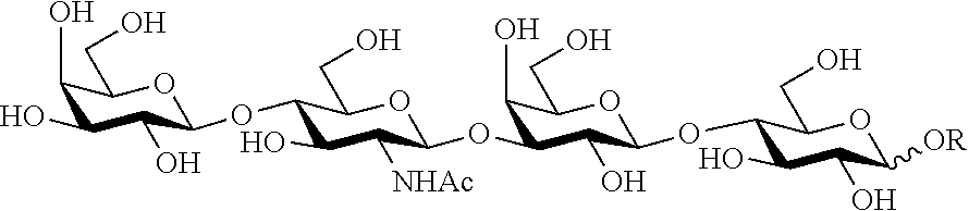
C1(O)C(OC2C([NHAc])C(O)C(OC3C(O)C(O)C(O)C(CO)O3)C(CO)O2)C(O)C(OC2C(O)C(O)C([OR])OC2CO)OC1CO
